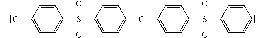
C1=CC(OC)=CC=C1S(C1=CC=C(OC2=CC=C(S(=O)(=O)C3=CC=C(C)C=C3)C=C2)C=C1)(=O)=O
